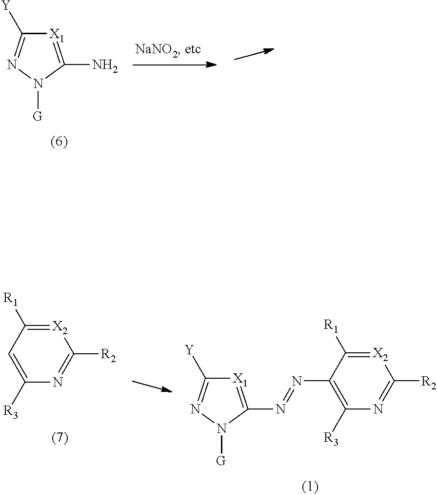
[X1]1=C(N)N([G])N=C1[Y].[X2]1=C([R1])C=C([R3])N=C1[R2].[X2]1=C([R1])C(N=NC2=[X1]C([Y])=NN2[G])=C([R3])N=C1[R2]
